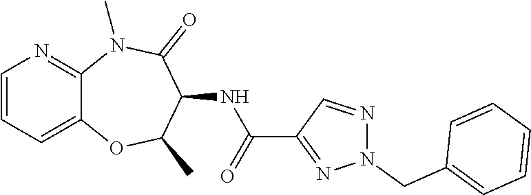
C12=CC=CN=C1N(C)C(=O)C(NC(C1=NN(CC3=CC=CC=C3)N=C1)=O)C(C)O2
